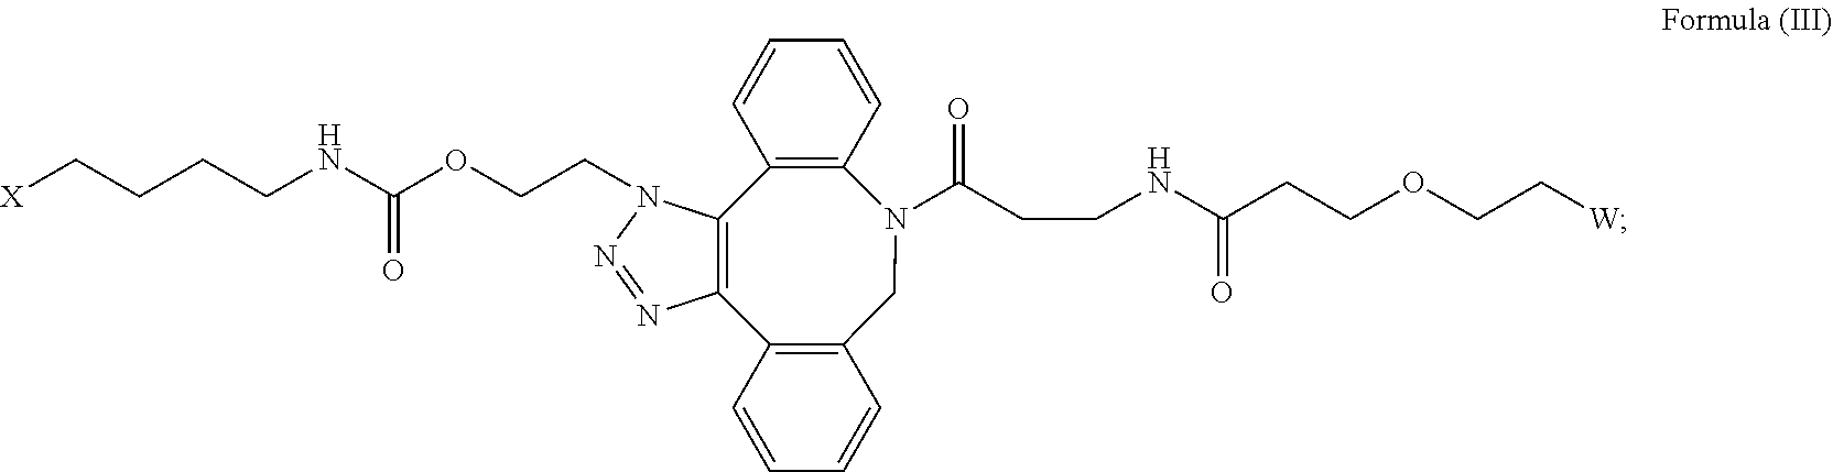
C1C2=C(C3=C(C4=C(C=CC=C4)N1C(CCNC(CCOCC[W])=O)=O)N(CCOC(NCCCC[X])=O)N=N3)C=CC=C2
